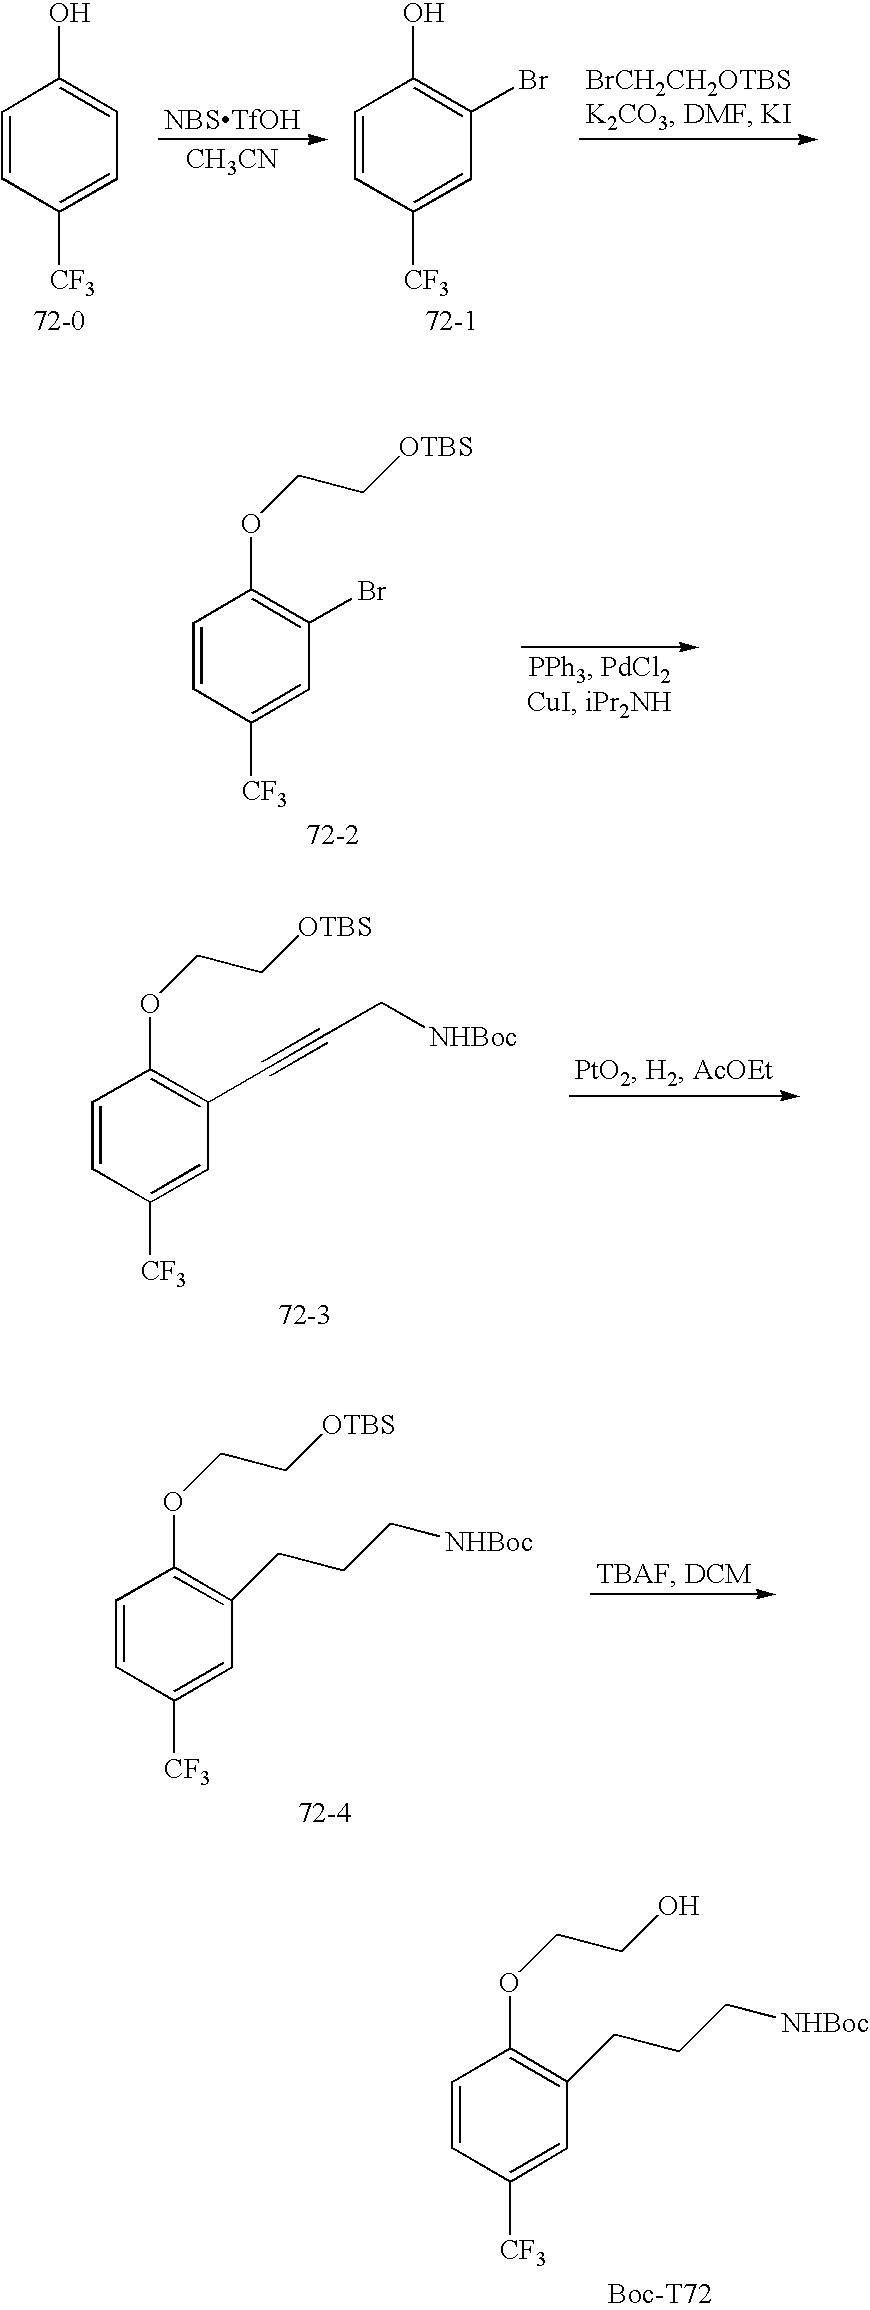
C1=CC([CF3])=CC=C1O.[CH3CN].C1=CC([CF3])=CC(Br)=C1O.C1=CC([CF3])=CC(Br)=C1OCC[OTBS].C1=CC([CF3])=CC(C#CC[NHBoc])=C1OCC[OTBS].C1=CC([CF3])=CC(CCC[NHBoc])=C1OCC[OTBS].C1=CC([CF3])=CC(CCC[NHBoc])=C1OCCO
